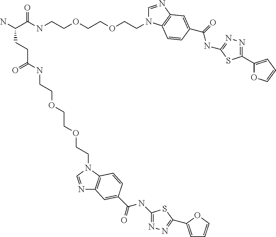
C1=NC2=C(N1CCOCCOCCNC(C(N)CCC(NCCOCCOCCN1C3=C(N=C1)C=C(C(NC1=NN=C(C4=CC=CO4)S1)=O)C=C3)=O)=O)C=CC(C(NC1=NN=C(C3=CC=CO3)S1)=O)=C2
